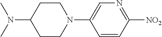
C1CN(C2=CN=C([NO2])C=C2)CCC1N(C)C
